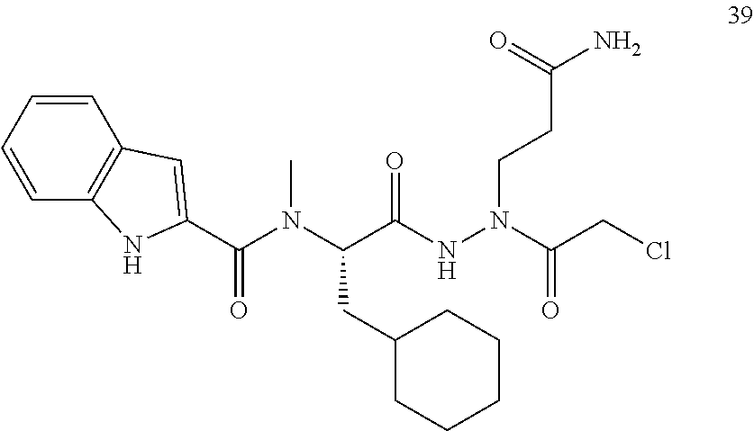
C(C(NN(CCC(N)=O)C(CCl)=O)=O)(N(C(C1=CC2=C(N1)C=CC=C2)=O)C)CC1CCCCC1
